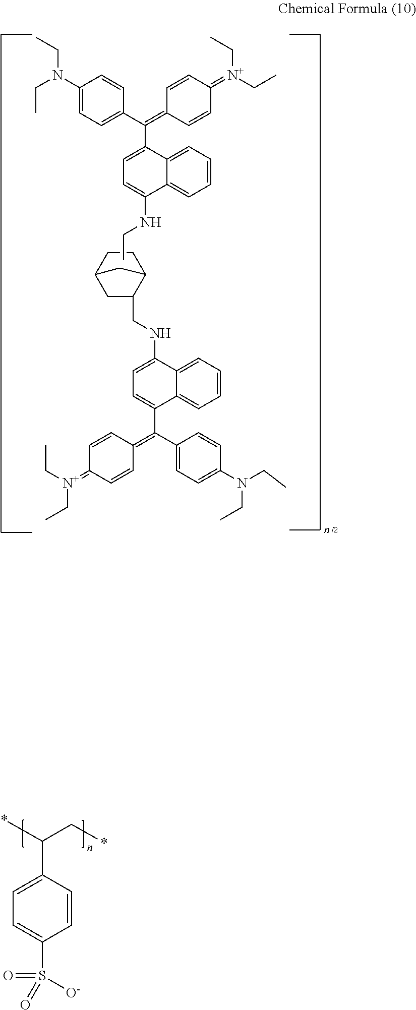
C1=C(C(C*)*)C=CC(S(=O)(=O)[O-])=C1.C1=C(C(=C2C=CC(=[N+](CC)CC)C=C2)C2=CC=C(N(CC)CC)C=C2)C2=CC=CC=C2C(NCC2CC3CCC2C3)=C1.C1=C(C(C2=CC=C(N(CC)CC)C=C2)=C2C=CC(=[N+](CC)CC)C=C2)C2=CC=CC=C2C(NCC)=C1
